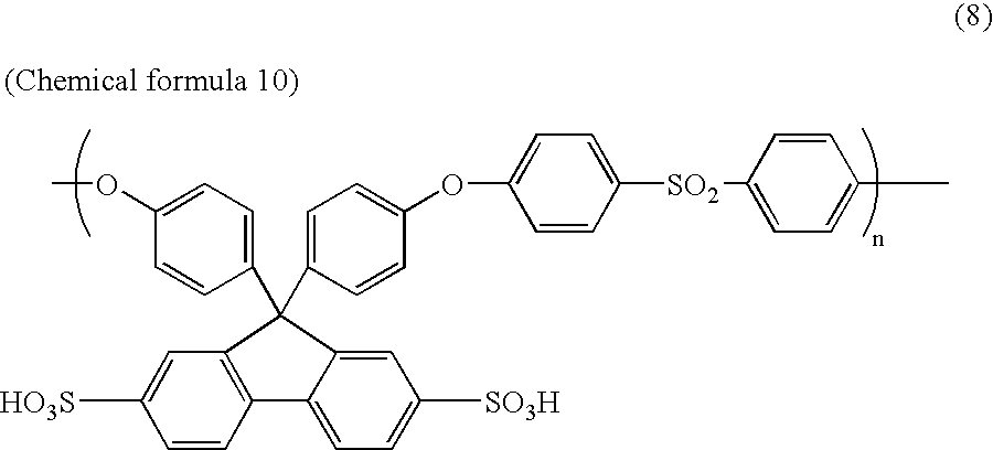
C1=CC(C2(C3=CC=C(OC4=CC=C([SO2]C5=CC=C(C)C=C5)C=C4)C=C3)C3=C(C=CC([HO3S])=C3)C3=CC=C([SO3H])C=C32)=CC=C1OC
